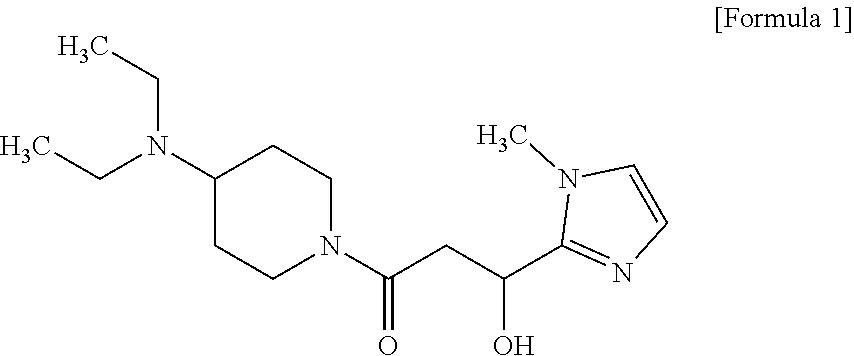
C1(N(CC)CC)CCN(C(CC(C2=NC=CN2C)O)=O)CC1
